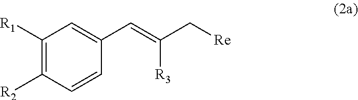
C1([R1])=C([R2])C=CC(C=C([R3])C[Re])=C1
